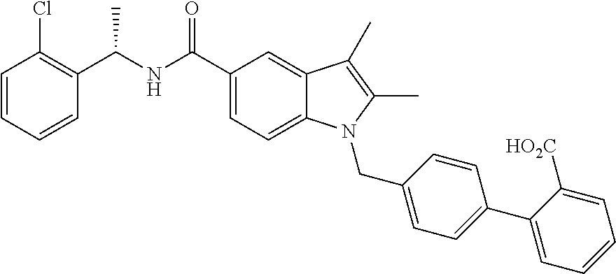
C1=CC=CC(C(NC(C2=CC=C3C(=C2)C(C)=C(C)N3CC2=CC=C(C3=CC=CC=C3[HO2C])C=C2)=O)C)=C1Cl
